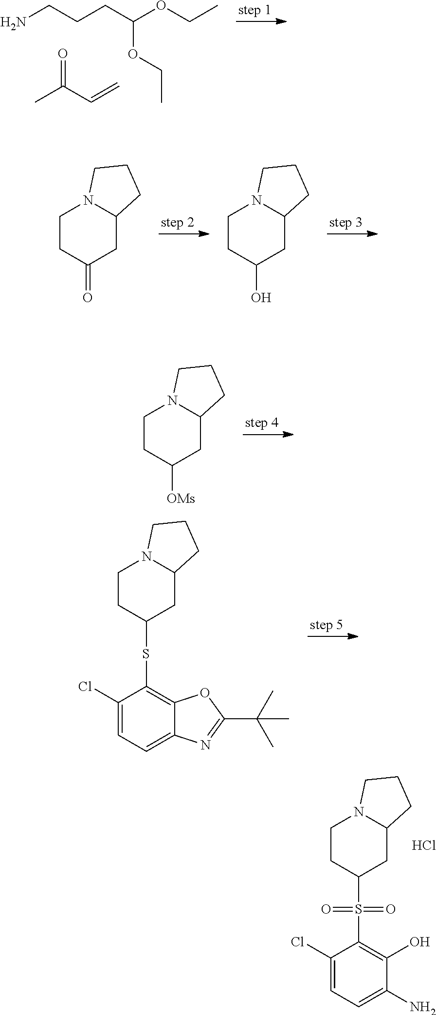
C1CC(S(C2=C(O)C(N)=CC=C2Cl)(=O)=O)CC2N1CCC2.Cl.NCCCC(OCC)OCC.CC(C=C)=O.C1CC(=O)CC2N1CCC2.C1CC(O)CC2N1CCC2.C1CC([OMs])CC2N1CCC2.C1CC(SC2=C3C(=CC=C2Cl)N=C(C(C)(C)C)O3)CC2N1CCC2
